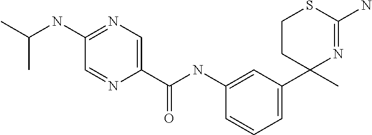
N1=C(N)SCCC1(C1=CC=CC(NC(C2=CN=C(NC(C)C)C=N2)=O)=C1)C
